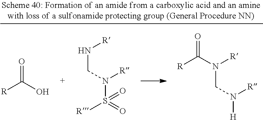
[R]C(O)=O.N(CN(S([R])(=O)=O)[R])[R].C(N([H])[R])N([R])C([R])=O
